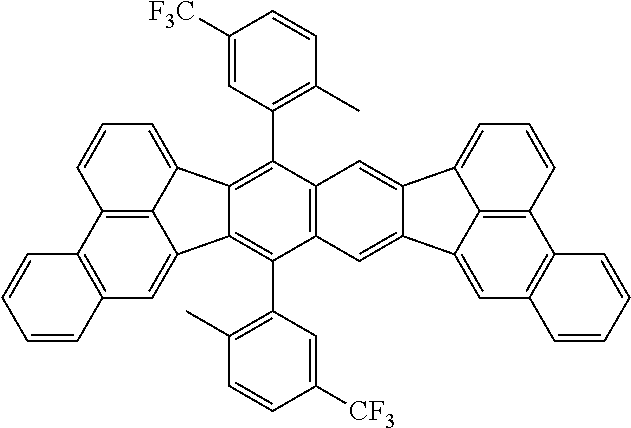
C12=C3C(=CC=C1)C1=C(C4=C(C)C=CC([F3C])=C4)C4=C(C(C5=C(C)C=CC([CF3])=C5)=C1C3=CC1=C2C=CC=C1)C=C1C(=C4)C2=CC=CC3=C2C1=CC1=C3C=CC=C1
